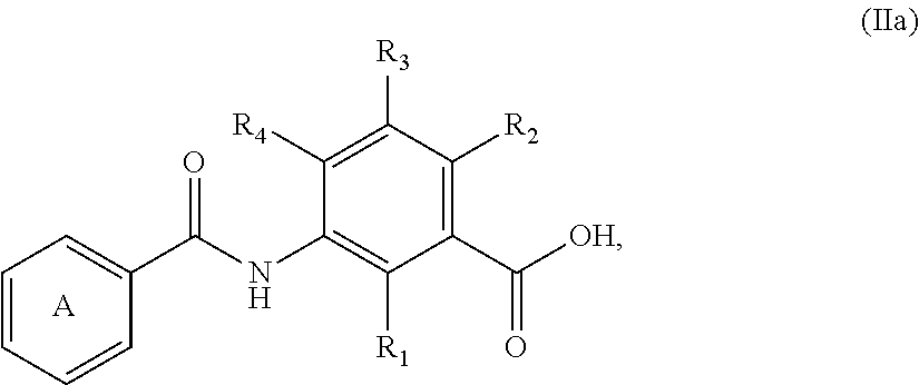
C1=CC=CC(C(NC2=C([R1])C(C([OH])=O)=C([R2])C([R3])=C2[R4])=O)=C1.[A]
